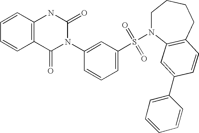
C1=CC2=C(C=C1)C(=O)N(C1=CC(S(=O)(=O)N3CCCCC4=C3C=C(C3=CC=CC=C3)C=C4)=CC=C1)C(=O)N2
